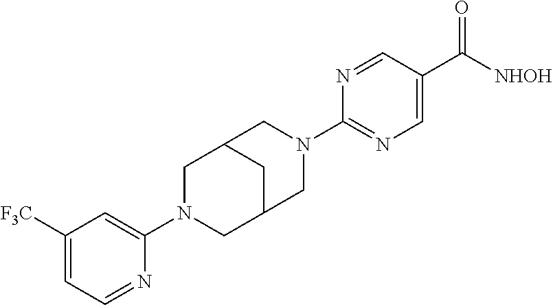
C1([F3C])=CC=NC(N2CC3CC(C2)CN(C2=NC=C(C([NHOH])=O)C=N2)C3)=C1
